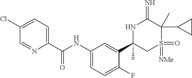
C1(C(NC2=CC=C(F)C(C3(C)CS(=[NMe])(=O)C(C4CC4)(C)C(=N)N3)=C2)=O)=CC=C(Cl)C=N1
